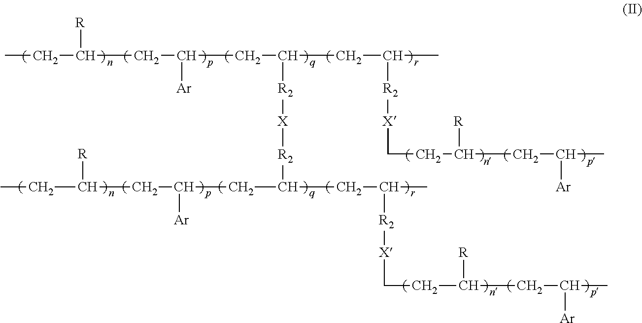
CCC(CC([Ar])CC(CC(C)[R2][X]CCC(CC(C)[Ar])[R])[R2][X][R2]C(CC(C)[R2][X]CCC(CC(C)[Ar])[R])CC(CC(CC)[R])[Ar])[R]
